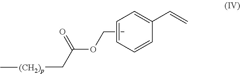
C1=CC(C=C)=CC=C1.CCOC(C[(CH2)p]C)=O
